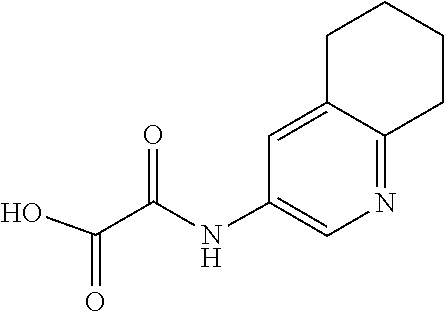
C1=C2C(=NC=C1NC(C(=O)O)=O)CCCC2
